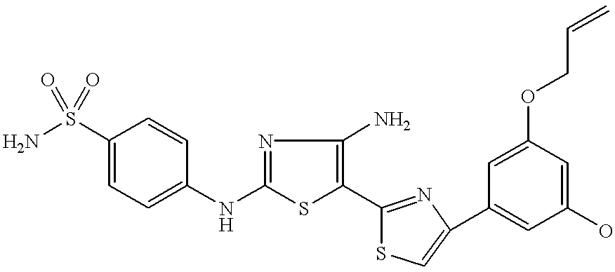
NS(C1=CC=C(NC2=NC(N)=C(C3=NC(C4=CC(O)=CC(OCC=C)=C4)=CS3)S2)C=C1)(=O)=O
